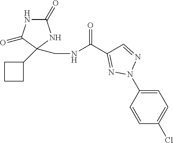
C1CC(C2(CNC(C3=NN(C4=CC=C(Cl)C=C4)N=C3)=O)C(=O)NC(=O)N2)C1
